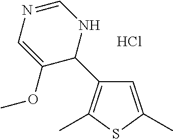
C1=C(C)SC(C)=C1C1NC=NC=C1OC.Cl
